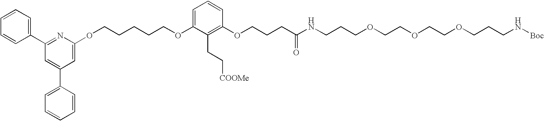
N1=C(C2=CC=CC=C2)C=C(C2=CC=CC=C2)C=C1OCCCCCOC1=CC=CC(OCCCC(NCCCOCCOCCOCCCN[Boc])=O)=C1CC[COOMe]
